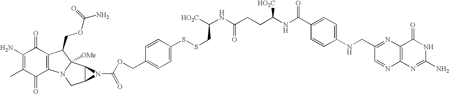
C1(N)=C(C)C(=O)C2=C(C1=O)C(COC(N)=O)C1([OMe])N2CC2C1N2C(OCC1=CC=C(SSCC([HO2C])NC(CCC(NC(C2=CC=C(NCC3=NC4=C(N=C3)N=C(N)NC4=O)C=C2)=O)[HO2C])=O)C=C1)=O
